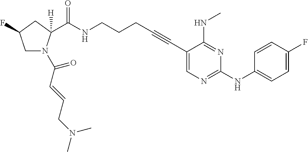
C1(C#CCCCNC(=O)C2([H])N(C(C=CCN(C)C)=O)CC(F)C2)=CN=C(NC2=CC=C(F)C=C2)N=C1NC
